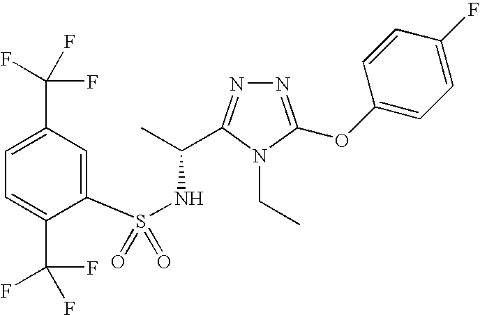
N1=C(OC2=CC=C(F)C=C2)N(CC)C(C(C)NS(=O)(C2=CC(C(F)(F)F)=CC=C2C(F)(F)F)=O)=N1
